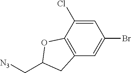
C1=C(Cl)C2=C(C=C1Br)CC(C[N3])O2
